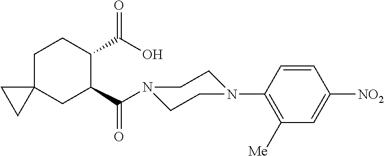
C1C2(CC(C(=O)N3CCN(C4=C([Me])C=C([NO2])C=C4)CC3)C(C(O)=O)C1)CC2
